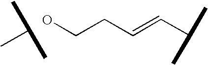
C(C=CC(C)C)CO.C(C)(C)C
